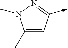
C1(C)=CC(->C)=NN1C
